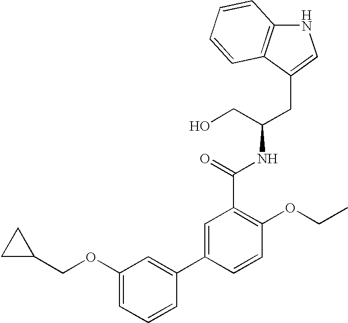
N1C2=C(C(CC(CO)NC(C3=C(OCC)C=CC(C4=CC(OCC5CC5)=CC=C4)=C3)=O)=C1)C=CC=C2
